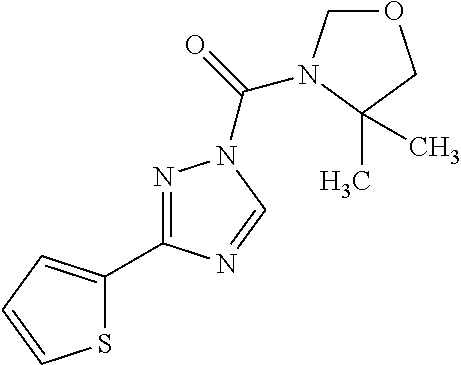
N1=C(C2=CC=CS2)N=CN1C(=O)N1COCC1(C)C
